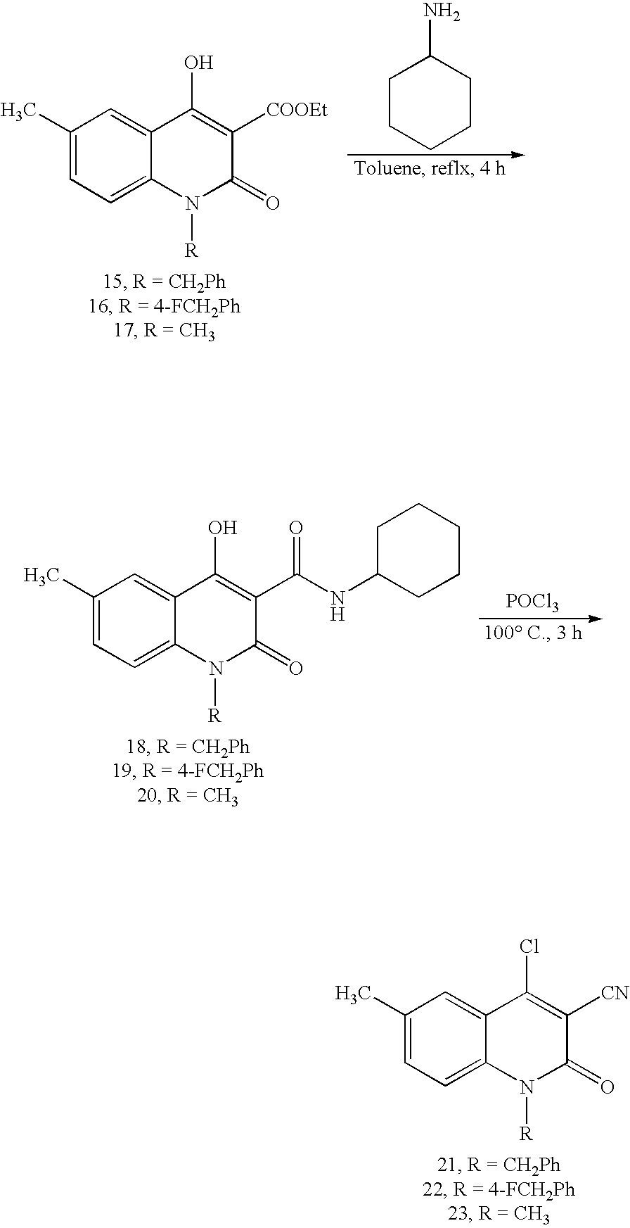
C1(C)=CC=C2C(=C1)C(O)=C([COOEt])C(=O)N2[R].C1CCCCC1N.C1(C)=CC=C2C(=C1)C(O)=C(C(NC1CCCCC1)=O)C(=O)N2[R].[POCl3].C1(C)=CC=C2C(=C1)C(Cl)=C([CN])C(=O)N2[R]
